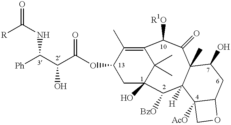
C12(C)C(=O)C([R1O])C3=C(C)C(OC(C(C([Ph])NC(=O)[R])O)=O)CC(O)(C([BzO])C1([H])C1([AcO])C(CC2O)OC1)C3(C)C
